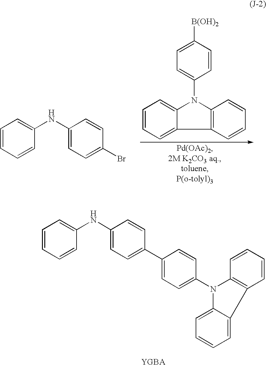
C1=CC=CC(NC2=CC=C(Br)C=C2)=C1.C1=CC=C2C(=C1)N(C1=CC=C([B(OH)2])C=C1)C1=C2C=CC=C1.C1=CC=CC(NC2=CC=C(C3=CC=C(N4C5=C(C=CC=C5)C5=CC=CC=C45)C=C3)C=C2)=C1
